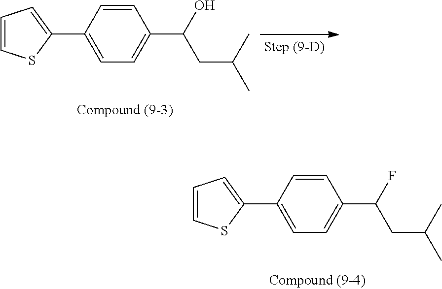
C1=CC(C2=CC=CS2)=CC=C1C(O)CC(C)C.C1=CC(C2=CC=CS2)=CC=C1C(F)CC(C)C
